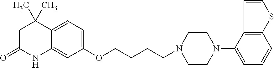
C1(OCCCCN2CCN(C3=CC=CC4=C3C=CS4)CC2)=CC=C2C(=C1)NC(=O)CC2(C)C
